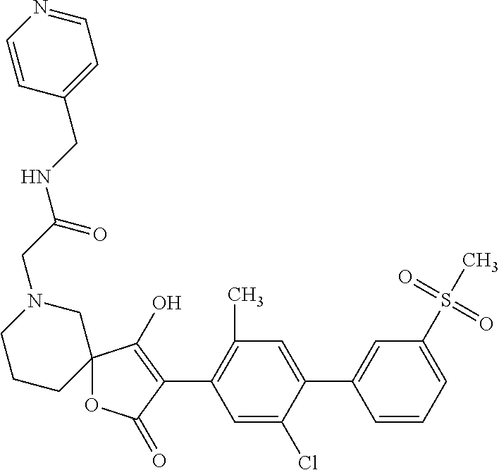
C1=C(S(=O)(=O)C)C=C(C2=CC(C)=C(C3=C(O)C4(OC3=O)CN(CC(NCC3=CC=NC=C3)=O)CCC4)C=C2Cl)C=C1
